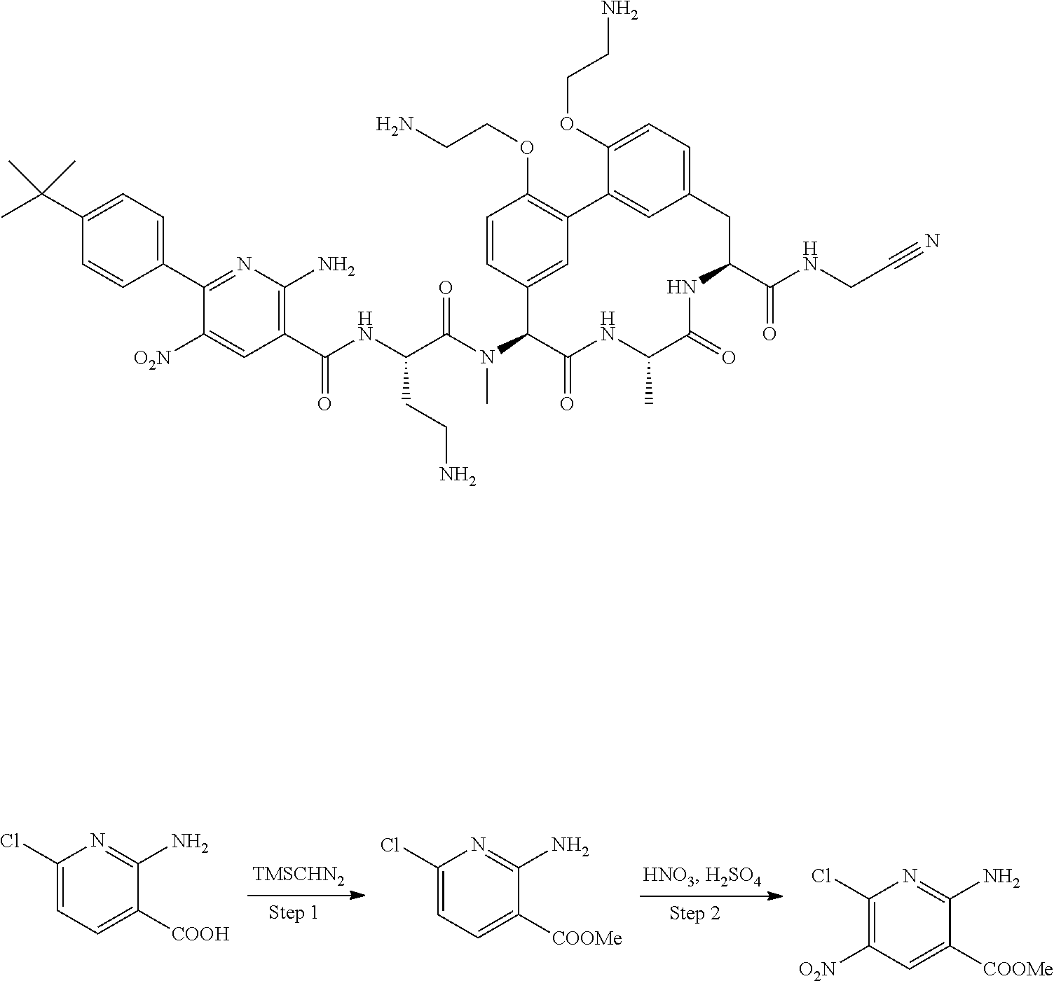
ClC1=CC=C([COOMe])C(N)=N1.C1(Cl)=CC=C([COOH])C(N)=N1.ClC1=C([O2N])C=C([COOMe])C(N)=N1.C1(C(C)(C)C)=CC=C(C2=NC(N)=C(C(NC(C(N(C3C(=O)NC(C)C(=O)NC(C(=O)NCC#N)CC4=CC=C(OCCN)C(=C4)C4=C(OCCN)C=CC3=C4)C)=O)CCN)=O)C=C2[O2N])C=C1
